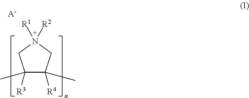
C1([R3])(C)C([R4])(C)CN([R2])([R1])C1.[A-]
